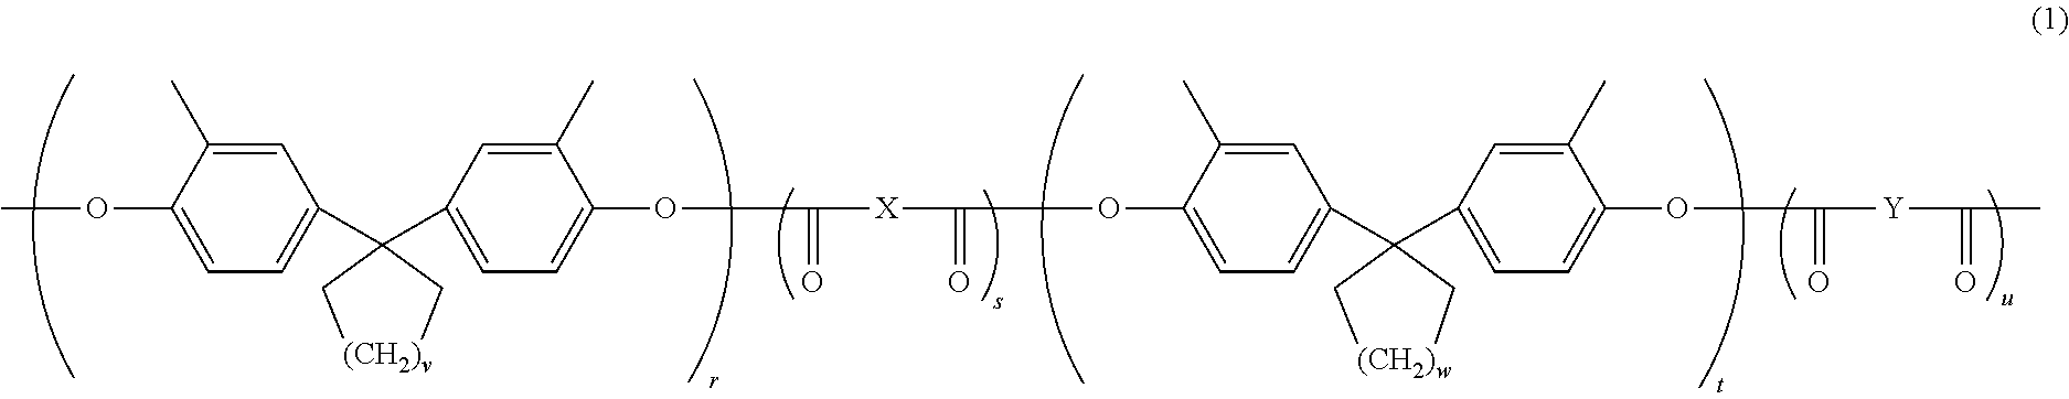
COC1=CC=C(C2(C3=CC=C(OC(=O)[X]C(OC4=CC=C(C5(C6=CC=C(OC(=O)[Y]C(=O)C)C(C)=C6)C[(CH2)w]C5)C=C4C)=O)C(C)=C3)C[(CH2)v]C2)C=C1C
